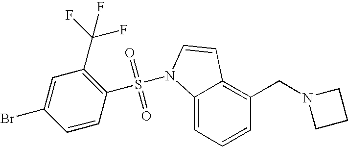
C1=CC=C2C(=C1CN1CCC1)C=CN2S(=O)(=O)C1=C(C(F)(F)F)C=C(Br)C=C1
